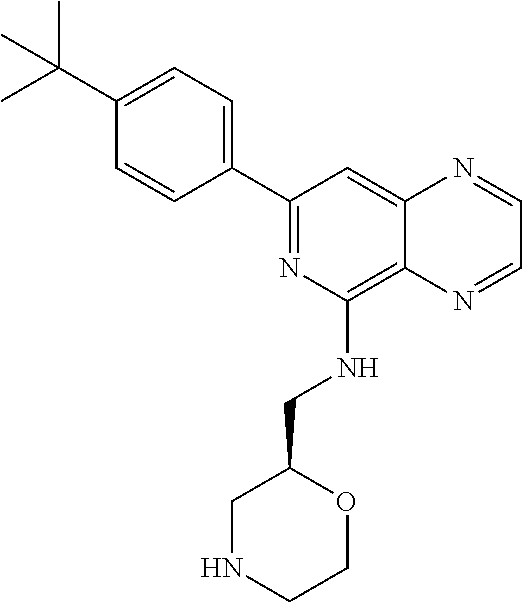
C1(C2=CC=C(C(C)(C)C)C=C2)=NC(NCC2CNCCO2)=C2C(=C1)N=CC=N2
